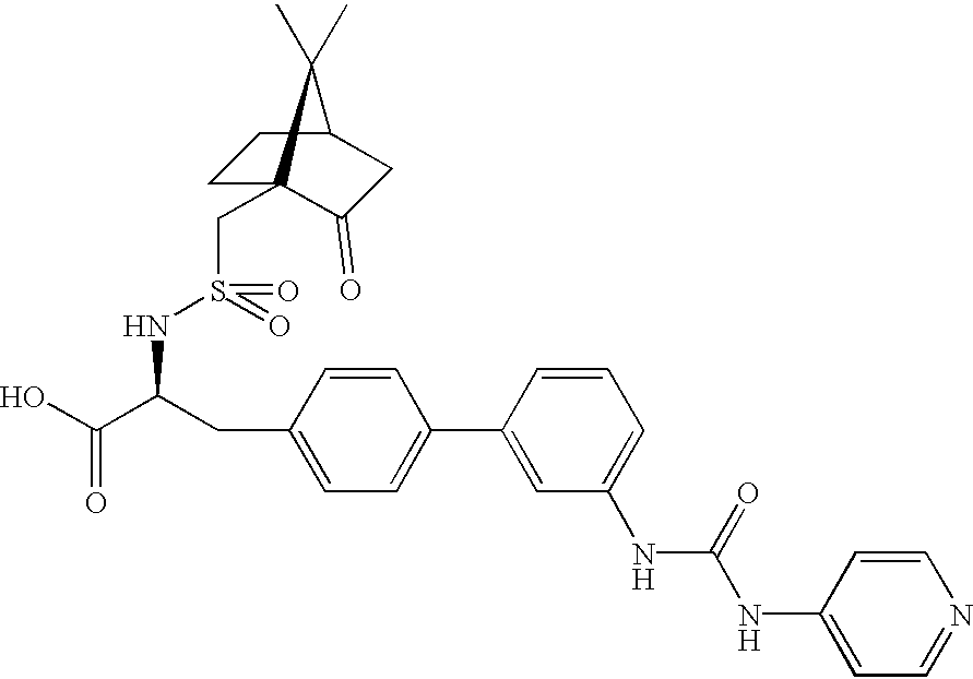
C1(CC(C(O)=O)NS(CC23CCC(CC2=O)C3(C)C)(=O)=O)=CC=C(C2=CC(NC(NC3=CC=NC=C3)=O)=CC=C2)C=C1
